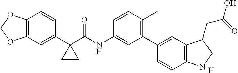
C12=C(C=C(C3(C(NC4=CC(C5=CC6=C(C=C5)NCC6CC(O)=O)=C(C)C=C4)=O)CC3)C=C1)OCO2.[H]
